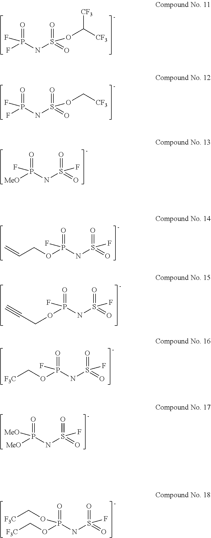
P(NS(=O)(=O)OC([CF3])[CF3])(=O)(F)F.P(NS(=O)(=O)F)(=O)(F)OCC=C.P(NS(=O)(=O)OC[CF3])(=O)(F)F.P(NS(=O)(=O)F)(=O)(F)[MeO].P(NS(=O)(=O)F)(=O)(F)OCC#C.P(NS(=O)(=O)F)(=O)(F)OC[F3C].P(NS(=O)(=O)F)(=O)([MeO])[MeO].P(NS(=O)(=O)F)(=O)(OC[F3C])OC[F3C]
